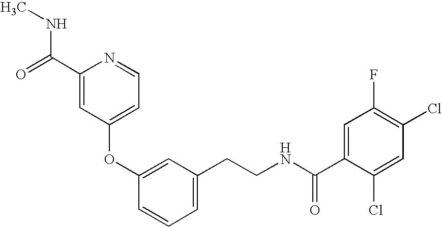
C1(OC2=CC(CCNC(=O)C3=CC(F)=C(Cl)C=C3Cl)=CC=C2)=CC=NC(C(NC)=O)=C1
